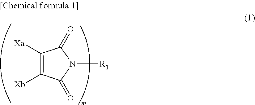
C1([Xa])=C([Xb])C(=O)N([R1])C1=O
